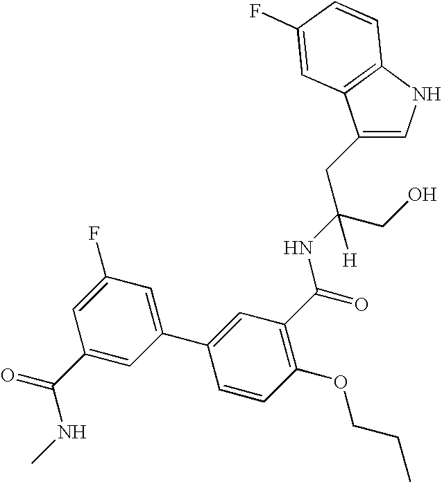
C1(CC(CO)(NC(=O)C2=C(OCCC)C=CC(C3=CC(F)=CC(C(NC)=O)=C3)=C2)[H])=CNC2=C1C=C(F)C=C2
